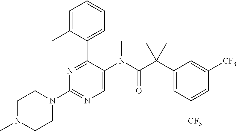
C1=C(C)C(C2=NC(N3CCN(C)CC3)=NC=C2N(C)C(=O)C(C2=CC([CF3])=CC([CF3])=C2)(C)C)=CC=C1
